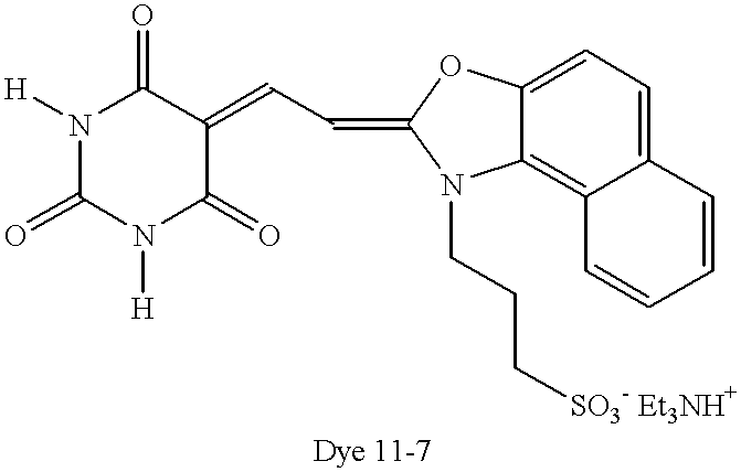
C1(=O)N([H])C(=O)C(=CC=C2OC3=CC=C4C(=C3N2CCC[SO3- Et3NH+])C=CC=C4)C(=O)N1[H]
